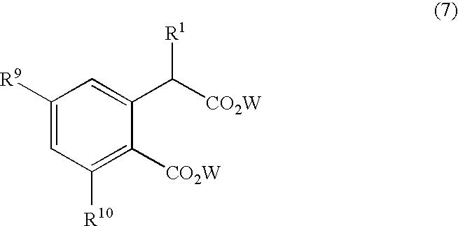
C1(C([R1])[CO2W])=CC([R9])=CC([R10])=C1[CO2W]
